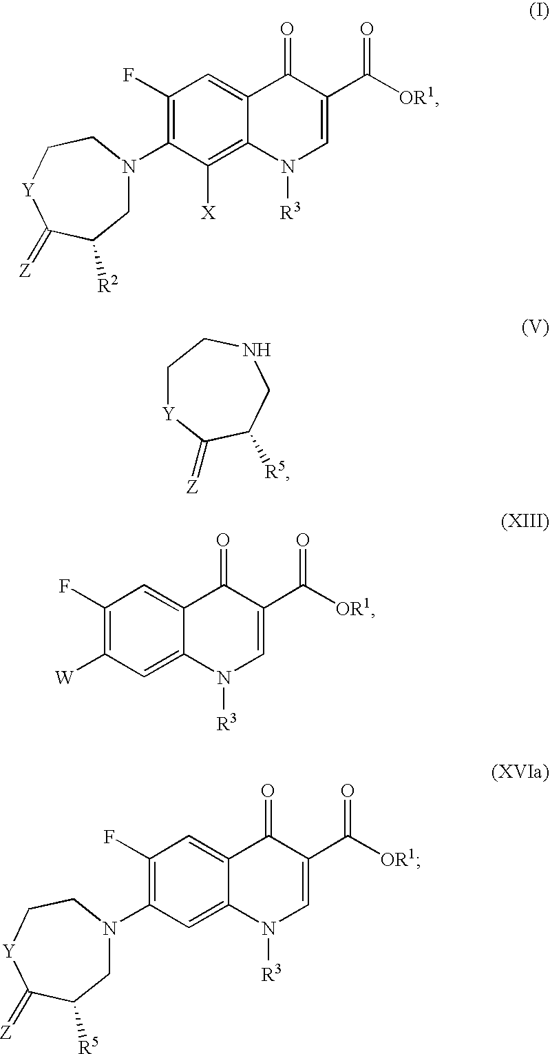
C1(F)=C([W])C=C2C(=C1)C(=O)C(C([OR1])=O)=CN2[R3].C1[Y]C(=[Z])C([R5])CNC1.C1(F)=C(N2CC([R2])C(=[Z])[Y]CC2)C([X])=C2C(=C1)C(=O)C(C([OR1])=O)=CN2[R3].C1(F)=C(N2CC([R5])C(=[Z])[Y]CC2)C=C2C(=C1)C(=O)C(C([OR1])=O)=CN2[R3]
